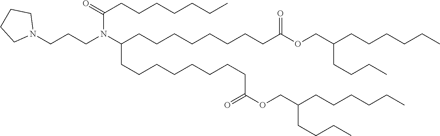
N1(CCCN(C(CCCCCCCCC(OCC(CCCCCC)CCCC)=O)CCCCCCCCC(OCC(CCCCCC)CCCC)=O)C(CCCCCCC)=O)CCCC1
